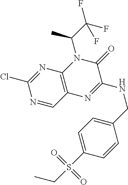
N1=C(Cl)N=CC2=C1N(C(C(F)(F)F)C)C(=O)C(NCC1=CC=C(S(CC)(=O)=O)C=C1)=N2
